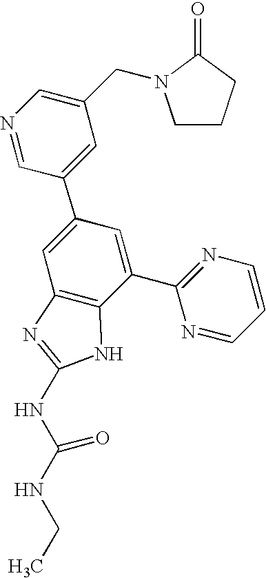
N1=CC(C2=CC3=C(C(C4=NC=CC=N4)=C2)NC(NC(NCC)=O)=N3)=CC(CN2CCCC2=O)=C1
